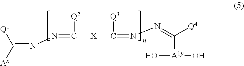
[X](C(=NN=C([Q4])[A1y](O)O)[Q3])C(=NN=C([Ax])[Q1])[Q2]
